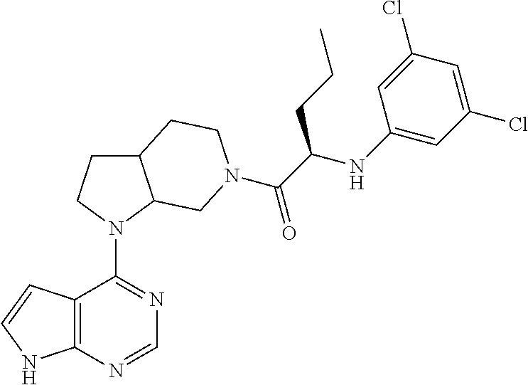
C12=C(N=CN=C1N1C3C(CC1)CCN(C(C(NC1=CC(Cl)=CC(Cl)=C1)CCC)=O)C3)NC=C2
